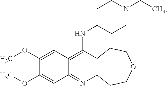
C12=C(N=C3C(=C1NC1CCN(CC)CC1)C=C(OC)C(OC)=C3)CCOCC2
